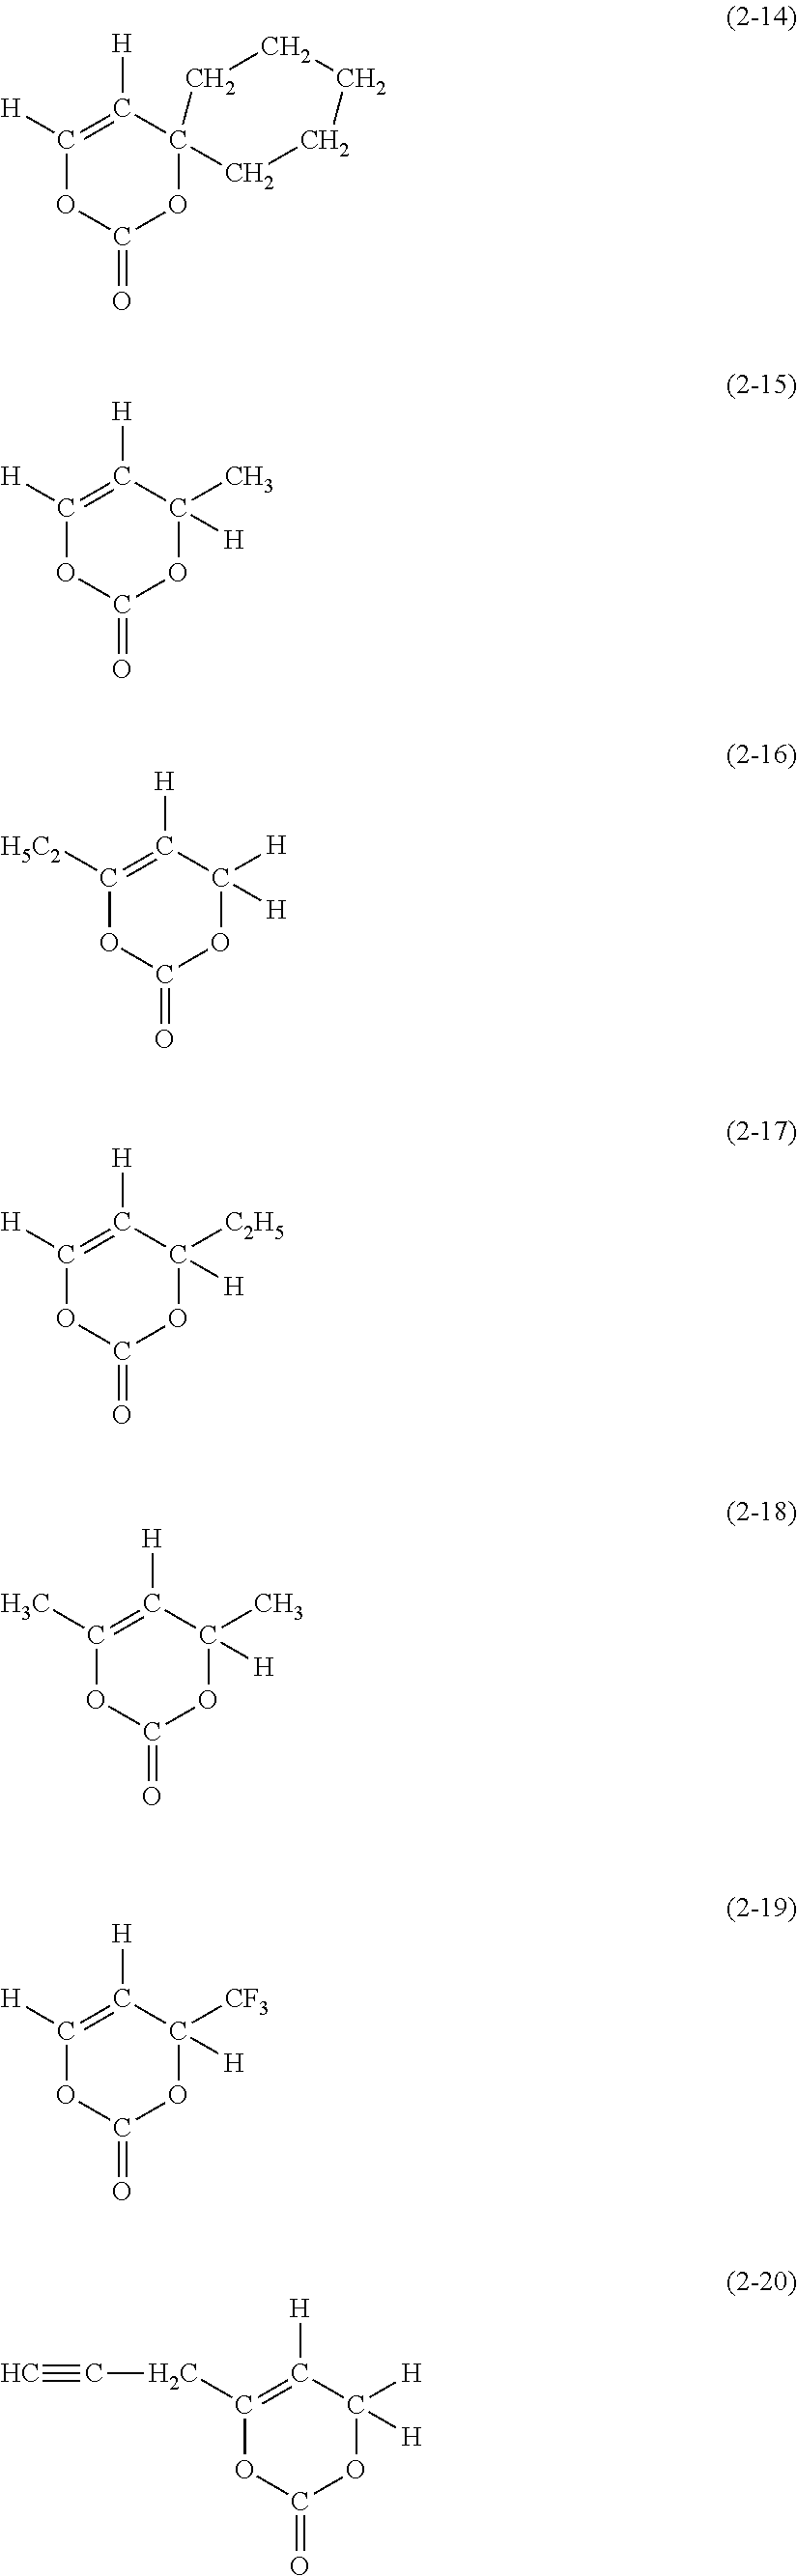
C1([H])=C([H])C2(OC(=O)O1)CCCCC2.C1([H])=C([H])C(C)([H])OC(=O)O1.C1([H5C2])=C([H])C([H])([H])OC(=O)O1.C1([H])=C([H])C([C2H5])([H])OC(=O)O1.C1(C)=C([H])C(C)([H])OC(=O)O1.C1([H])=C([H])C([CF3])([H])OC(=O)O1.C1(CC#C)=C([H])C([H])([H])OC(=O)O1
